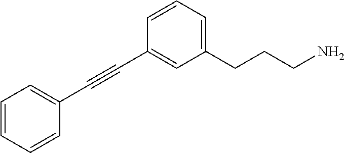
C1=CC=CC(C#CC2=CC(CCCN)=CC=C2)=C1
